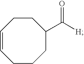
C1=CCCCC(C([H])=O)CC1
